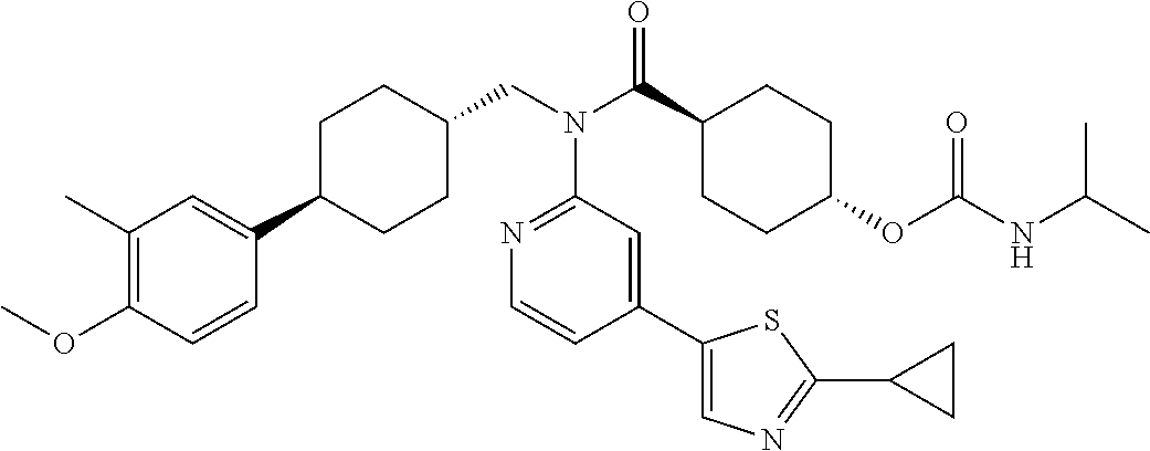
C1(C)=C(OC)C=CC(C2CCC(CN(C(C3CCC(OC(NC(C)C)=O)CC3)=O)C3=NC=CC(C4=CN=C(C5CC5)S4)=C3)CC2)=C1
